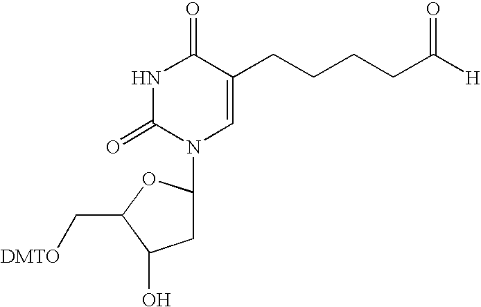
N1C(=O)N(C2CC(O)C(C[DMTO])O2)C=C(CCCCC([H])=O)C1=O
